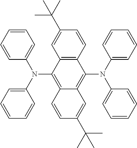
C1=CC=CC=C1N(C1=C2C(=C(N(C3=CC=CC=C3)C3=CC=CC=C3)C3=C1C=C(C(C)(C)C)C=C3)C=C(C(C)(C)C)C=C2)C1=CC=CC=C1
